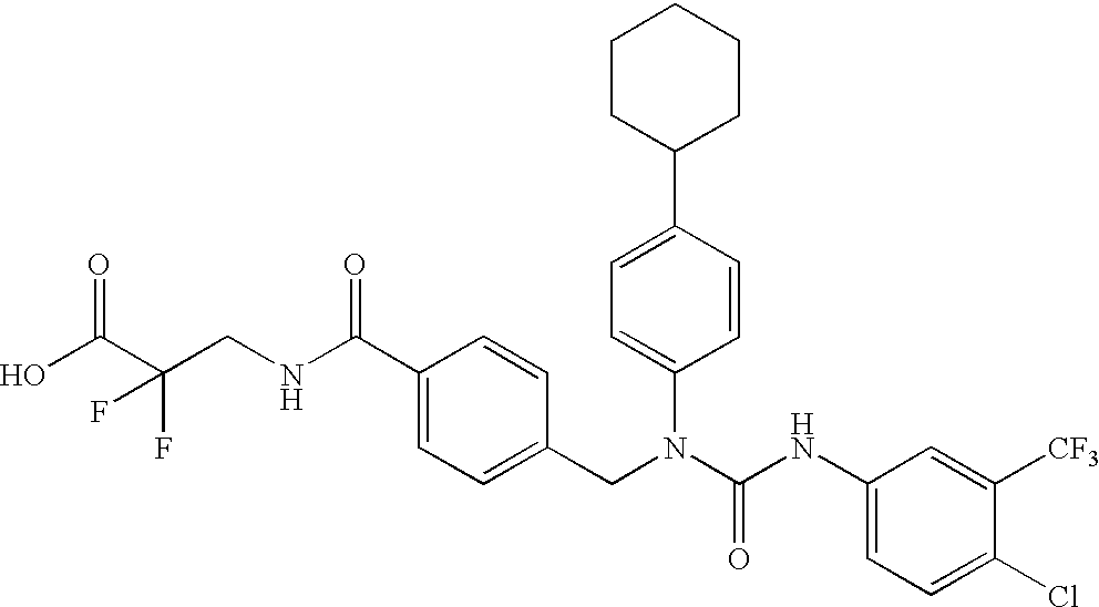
OC(C(CNC(C1=CC=C(CN(C(NC2=CC=C(Cl)C([CF3])=C2)=O)C2=CC=C(C3CCCCC3)C=C2)C=C1)=O)(F)F)=O
